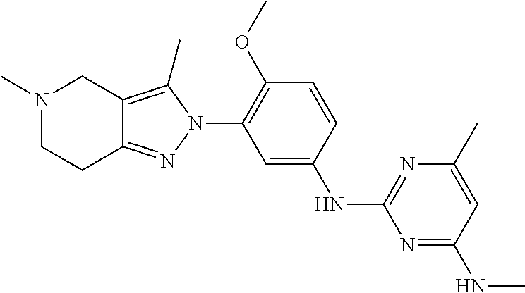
C1=CC(OC)=C(N2C(C)=C3C(=N2)CCN(C)C3)C=C1NC1=NC(C)=CC(NC)=N1
